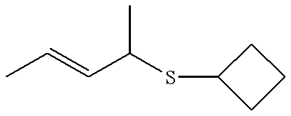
CC(C=CC)SC1CCC1
